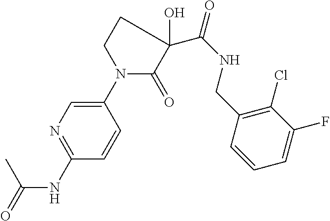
N1(C2=CN=C(NC(=O)C)C=C2)C(=O)C(C(NCC2=C(Cl)C(F)=CC=C2)=O)(O)CC1
